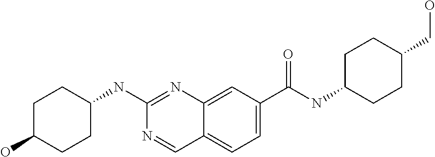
C1(O)CCC(NC2=NC3=CC(C(NC4CCC(CO)CC4)=O)=CC=C3C=N2)CC1
